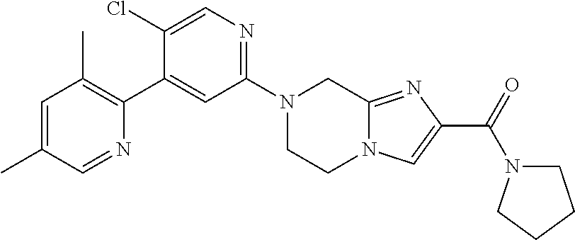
C1(C)=C(C2=CC(N3CCN4C(=NC(C(N5CCCC5)=O)=C4)C3)=NC=C2Cl)N=CC(C)=C1
